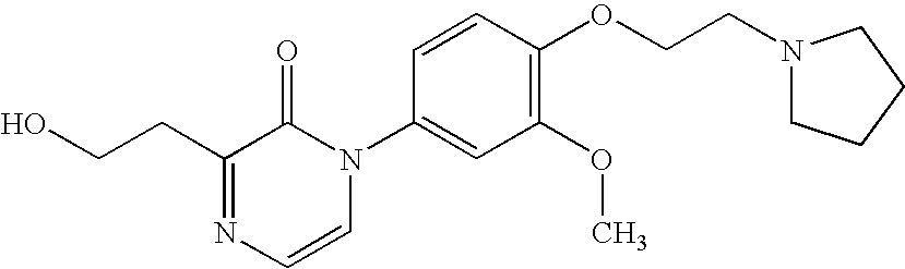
C1(CCO)=NC=CN(C2=CC(OC)=C(OCCN3CCCC3)C=C2)C1=O
